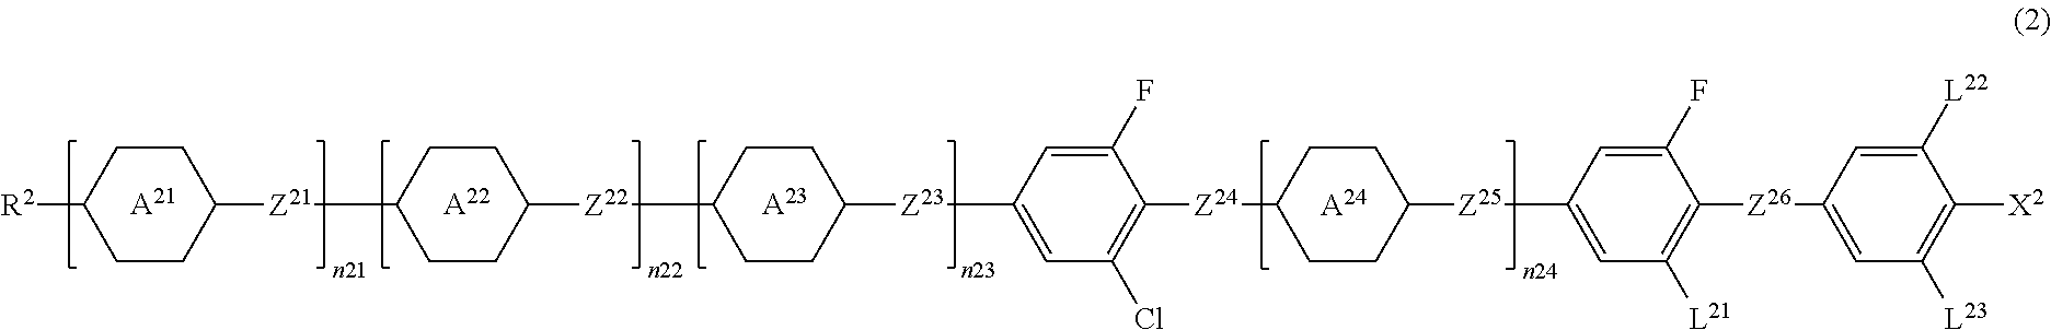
[A21].[A22].[A23].[R2]C1CCC([Z21]C2CCC([Z22]C3CCC([Z23]C4=CC(Cl)=C([Z24]C5CCC([Z25]C6=CC([L21])=C([Z26]C7=CC([L23])=C([X2])C([L22])=C7)C(F)=C6)CC5)C(F)=C4)CC3)CC2)CC1.[A24]
